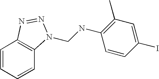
C1=CC=CC2=C1N=NN2CNC1=C(C)C=C(I)C=C1
